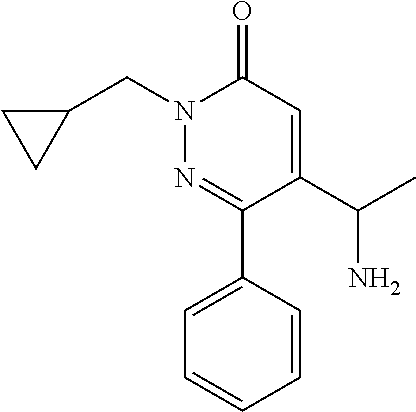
C1=CC(C2=NN(CC3CC3)C(=O)C=C2C(N)C)=CC=C1
